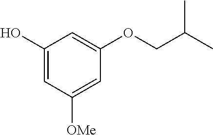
C1(O)=CC([OMe])=CC(OCC(C)C)=C1
